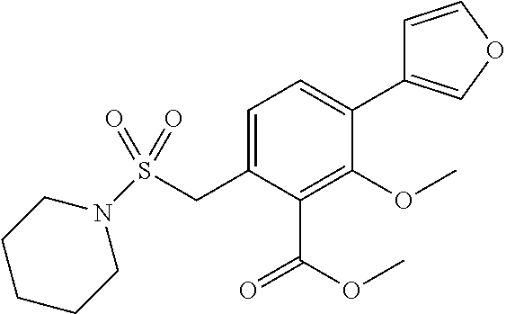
S(CC1=CC=C(C2=COC=C2)C(OC)=C1C(OC)=O)(=O)(=O)N1CCCCC1
